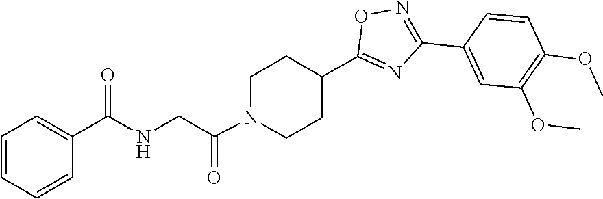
C1=CC(OC)=C(OC)C=C1C1=NOC(C2CCN(C(CNC(C3=CC=CC=C3)=O)=O)CC2)=N1
